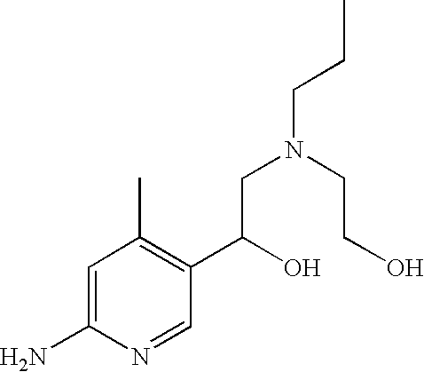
NC1=CC(C)=C(C(O)CN(CCO)CCC)C=N1
